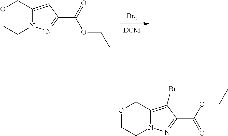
[DCM].[Br2].O1CCN2C(=CC(C(=O)OCC)=N2)C1.O1CCN2C(=C(Br)C(C(=O)OCC)=N2)C1
